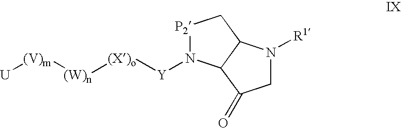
C1N([R1])C2C(C1=O)N([Y][(X)o][(W)n][(V)m][U])[P2]C2
